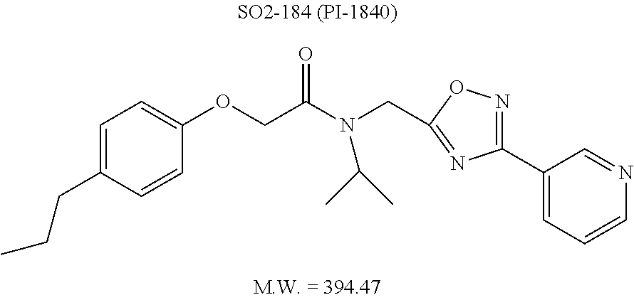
C1(OCC(N(C(C)C)CC2=NC(C3=CC=CN=C3)=NO2)=O)=CC=C(CCC)C=C1
